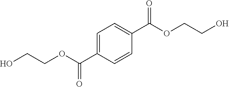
C1=C(C(OCCO)=O)C=CC(C(OCCO)=O)=C1
